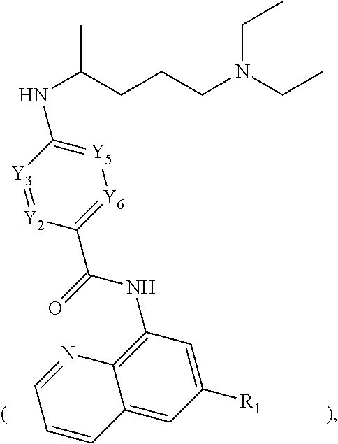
C12=C(NC(C3=[Y6][Y5]=C(NC(CCCN(CC)CC)C)[Y3]=[Y2]3)=O)C=C([R1])C=C1C=CC=N2
